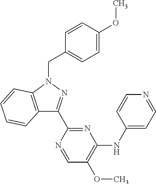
C12=C(N(CC3=CC=C(OC)C=C3)N=C1C1=NC(NC3=CC=NC=C3)=C(OC)C=N1)C=CC=C2
